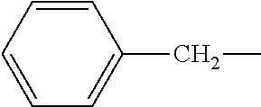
C1=CC=C(CC)C=C1
